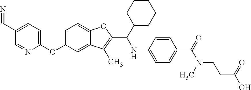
C1=C(OC2=CC=C(C#N)C=N2)C=C2C(=C1)OC(C(NC1=CC=C(C(=O)N(CCC(=O)O)C)C=C1)C1CCCCC1)=C2C
